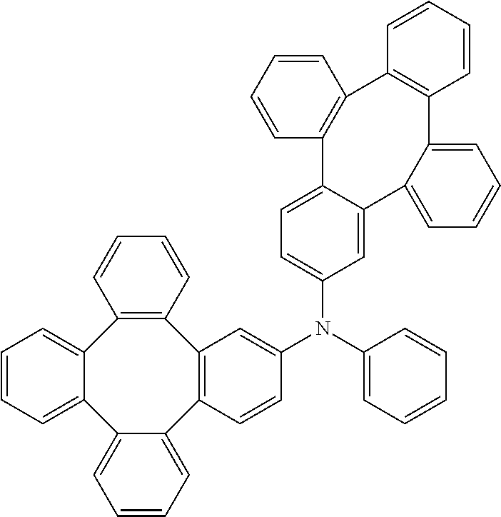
C1=CC=CC2=C1C1=C(C3=CC=CC=C3C3=CC=CC=C23)C=CC(N(C2=CC=CC=C2)C2=CC=C3C(=C2)C2=CC=CC=C2C2=C(C4=C3C=CC=C4)C=CC=C2)=C1
